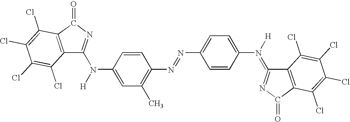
C12=C(C(=O)N=C1N([H])C1=CC(C)=C(N=NC3=CC=C(N([H])=C4=NC(=O)C5=C4C(Cl)=C(Cl)C(Cl)=C5Cl)C=C3)C=C1)C(Cl)=C(Cl)C(Cl)=C2Cl
